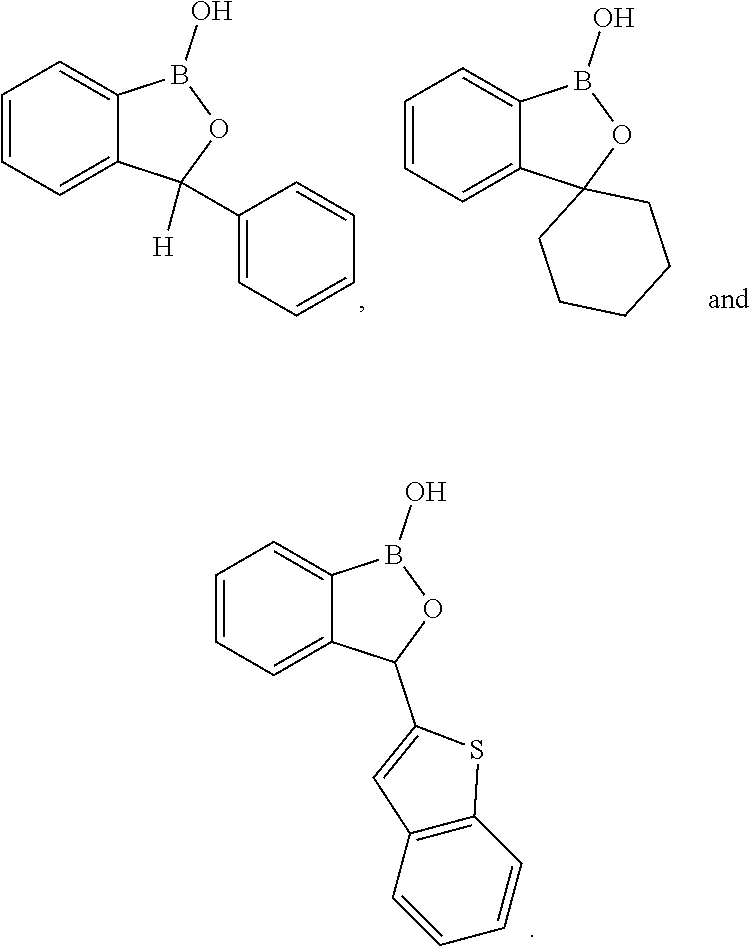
C1=CC=C2C(=C1)C(C1=CC=CC=C1)([H])OB2O.C1=CC=C2C(=C1)C1(OB2O)CCCCC1.C1=CC=C2C(=C1)C(C1=CC3=C(C=CC=C3)S1)OB2O
